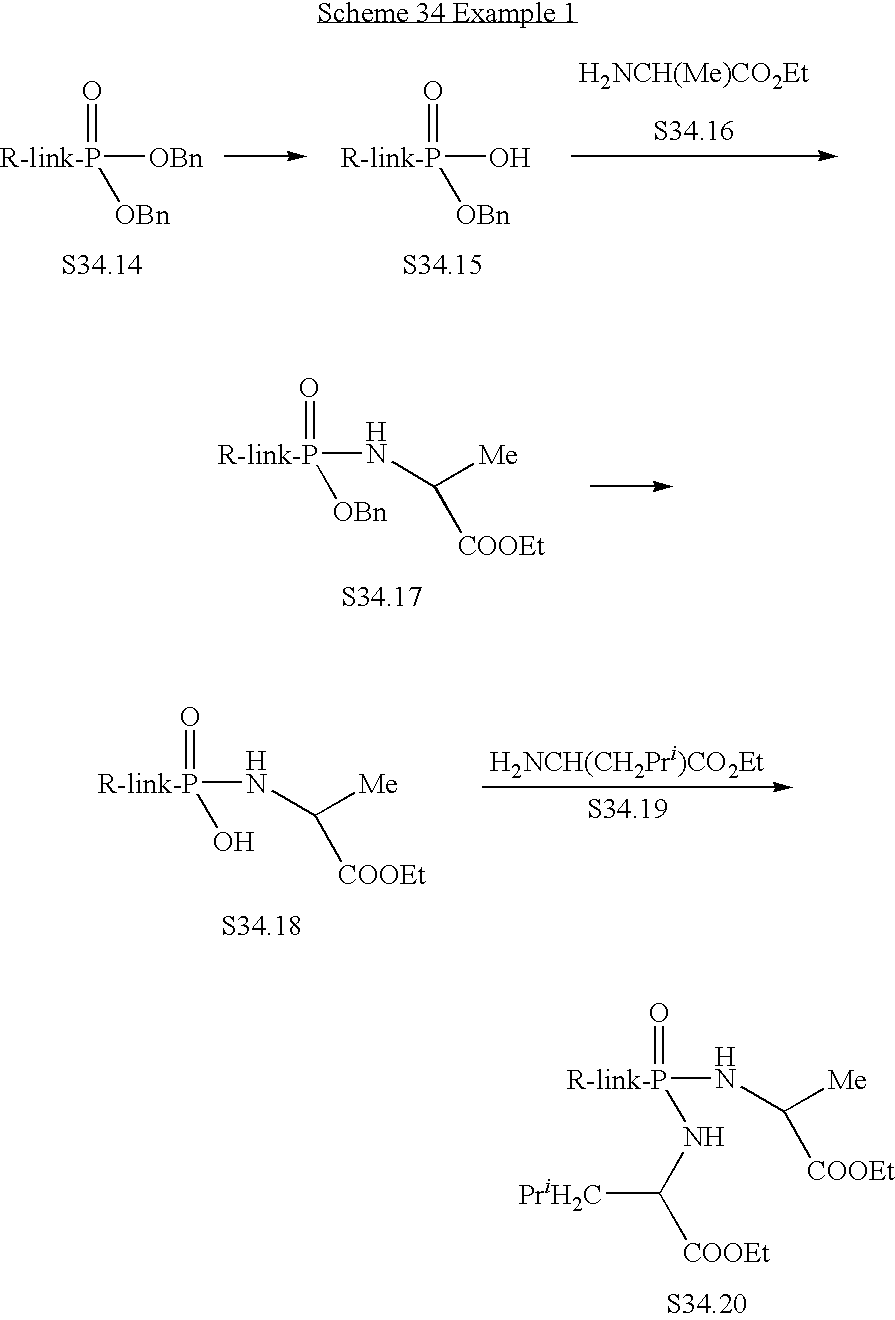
[R-link-P](NC([Me])[COOEt])(=O)NC([PriH2C])[COOEt].[R-link-P]([OBn])(=O)[OBn].[R-link-P](O)(=O)[OBn].[H2NCH(Me)CO2Et].[R-link-P](NC([Me])[COOEt])(=O)[OBn].[R-link-P](NC([Me])[COOEt])(=O)O.[H2NCH(CH2Pri)CO2Et]
